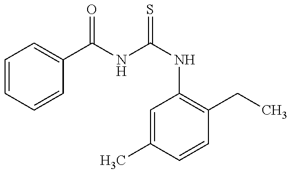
C1=CC=CC(C(NC(NC2=C(CC)C=CC(C)=C2)=S)=O)=C1
